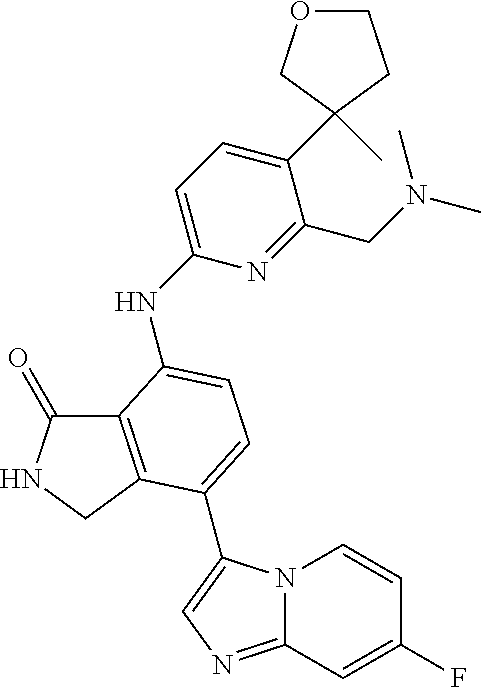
C12=C(CNC1=O)C(C1=CN=C3N1C=CC(F)=C3)=CC=C2NC1=CC=C(C2(C)COCC2)C(CN(C)C)=N1
